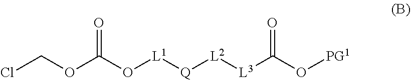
ClCOC(O[L1][Q][L2][L3]C(O[PG1])=O)=O
